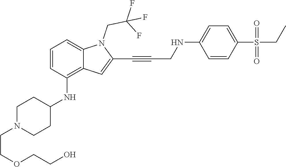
C(C#CC1=CC2=C(NC3CCN(CCOCCO)CC3)C=CC=C2N1CC(F)(F)F)NC1=CC=C(S(CC)(=O)=O)C=C1
